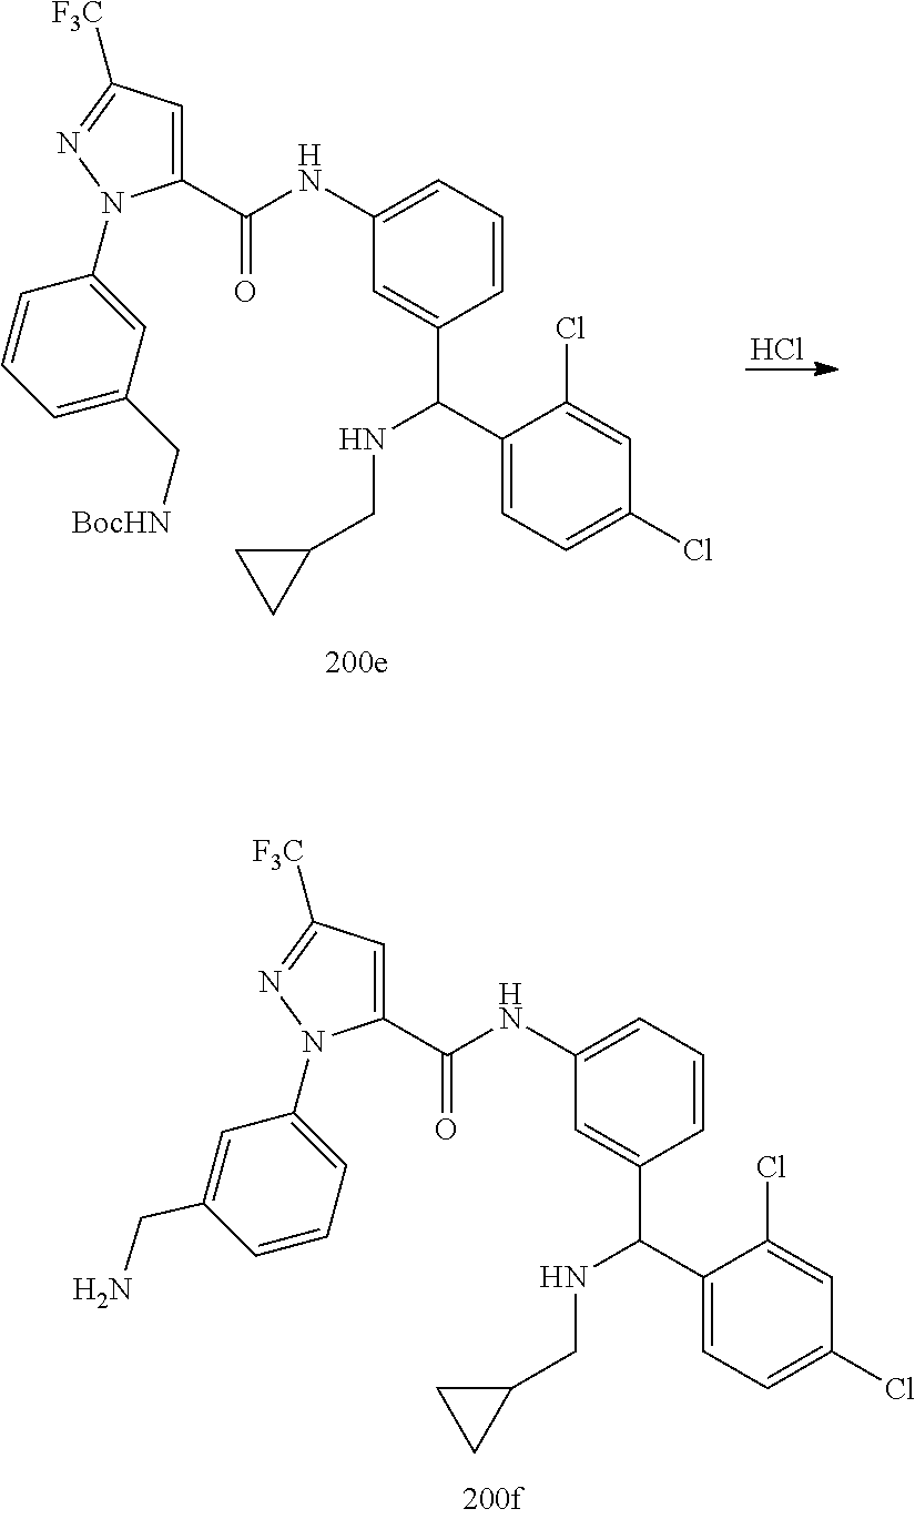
C1(C(C2=CC(NC(C3=CC([F3C])=NN3C3=CC=CC(CN)=C3)=O)=CC=C2)NCC2CC2)=CC=C(Cl)C=C1Cl.Cl.C1(C(C2=CC(NC(C3=CC([F3C])=NN3C3=CC(C[BocHN])=CC=C3)=O)=CC=C2)NCC2CC2)=CC=C(Cl)C=C1Cl
